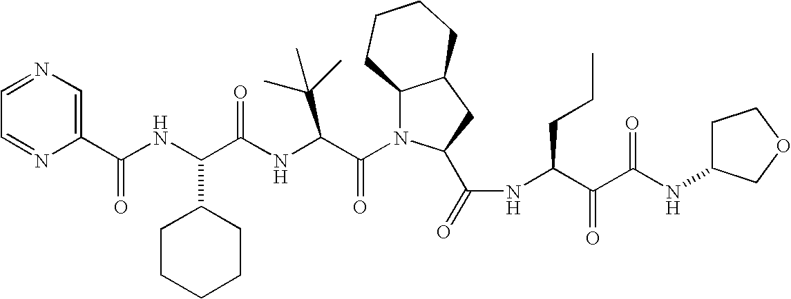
C1(C(NC(C(NC(C(N2C3C(CC2C(=O)NC(C(C(NC2CCOC2)=O)=O)CCC)CCCC3)=O)C(C)(C)C)=O)C2CCCCC2)=O)=CN=CC=N1
